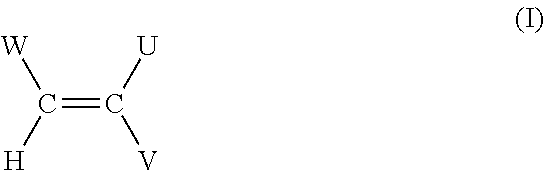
C(=C([U])[V])([H])[W]
